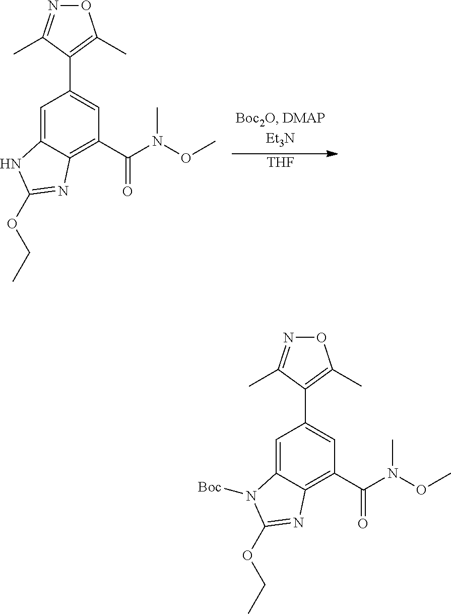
C1=C2C(=C(C(N(OC)C)=O)C=C1C1=C(C)ON=C1C)N=C(OCC)N2[Boc].C1=C2C(=C(C(N(OC)C)=O)C=C1C1=C(C)ON=C1C)N=C(OCC)N2.[THF]
